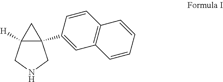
C12(C3=CC4=C(C=C3)C=CC=C4)C([H])(CNC1)C2
